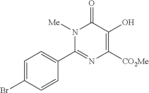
N1([Me])C(C2=CC=C(Br)C=C2)=NC([CO2Me])=C(O)C1=O
